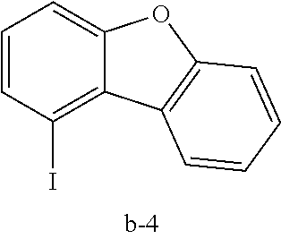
C1=CC(I)=C2C(=C1)OC1=C2C=CC=C1
